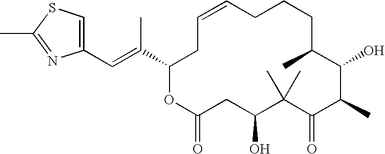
C(=C(C)C1CC=CCCCC(C)C(O)C(C)C(=O)C(C)(C)C(O)CC(=O)O1)C1=CSC(C)=N1
